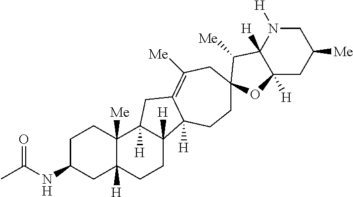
C1C(NC(C)=O)CC2([H])C([Me])(C1)C1([H])C([H])(CC2)C2([H])C(=C([Me])CC3(CC2)C([Me])C2([H])C([H])(CC([Me])CN2[H])O3)C1
